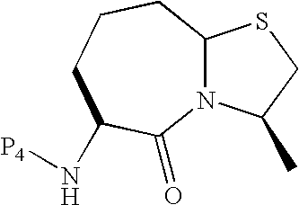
C12N(C(C)CS1)C(=O)C(N[P4])CCC2
